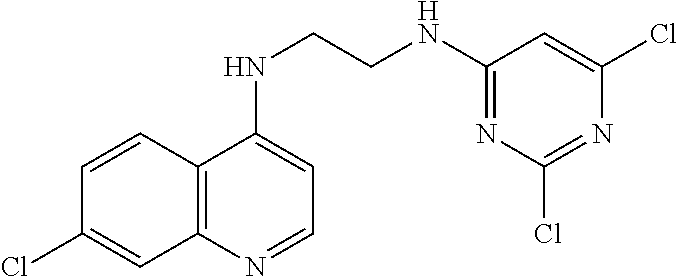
C1=CC2=C(C=C1Cl)N=CC=C2NCCNC1=NC(Cl)=NC(Cl)=C1
